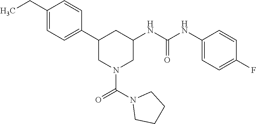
C1(CC)=CC=C(C2CN(C(=O)N3CCCC3)CC(NC(NC3=CC=C(F)C=C3)=O)C2)C=C1
